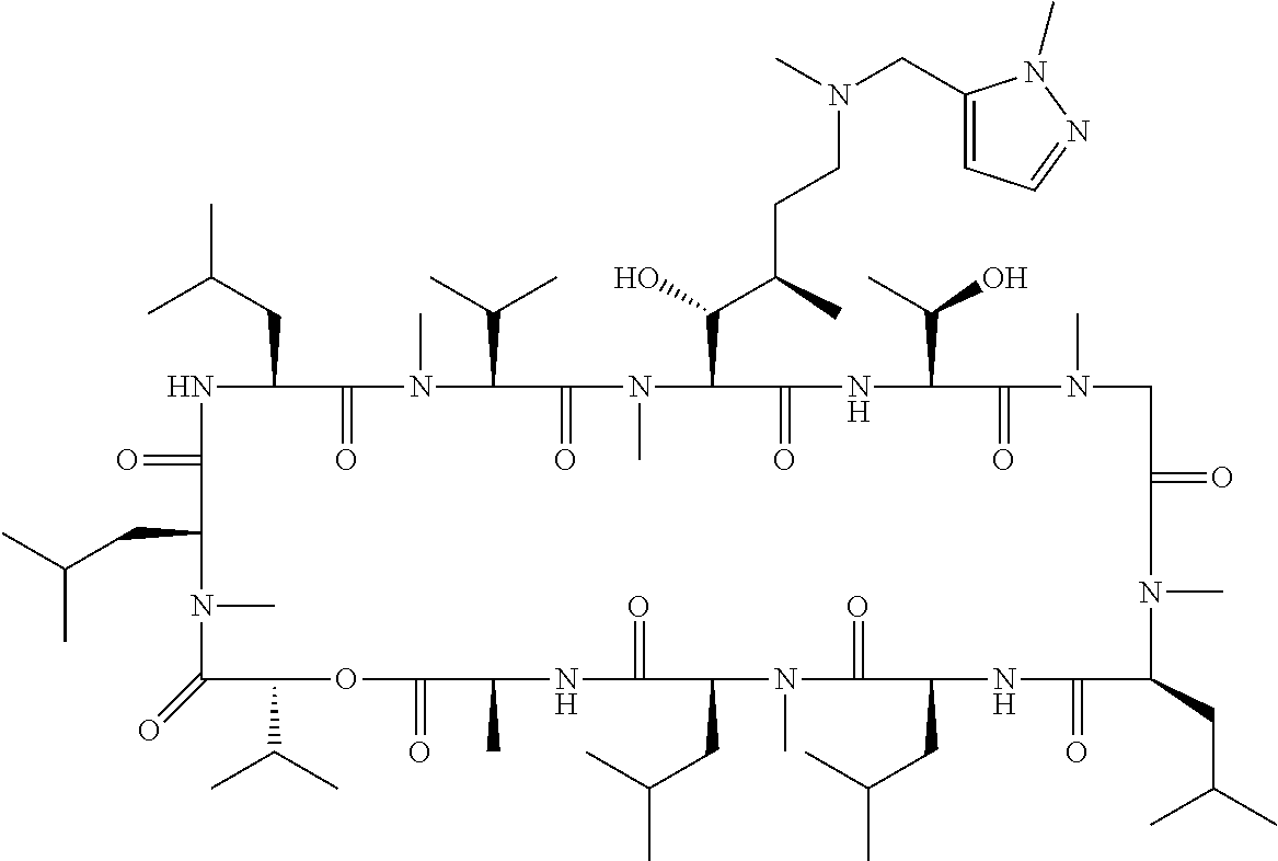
N1C(=O)C(CC(C)C)N(C)C(=O)C(C(C)C)OC(=O)C(C)NC(=O)C(CC(C)C)N(C)C(=O)C(CC(C)C)NC(=O)C(CC(C)C)N(C)C(=O)CN(C)C(=O)C(C(C)O)NC(=O)C(C(O)C(CCN(CC2=CC=NN2C)C)C)N(C)C(=O)C(C(C)C)N(C)C(=O)C1CC(C)C
